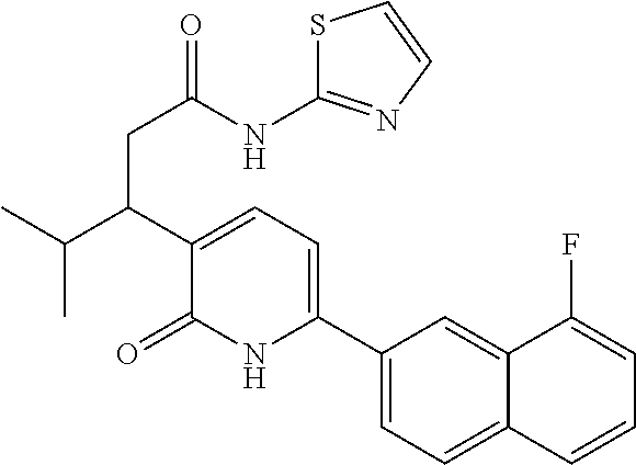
C1=C2C(=CC(C3=CC=C(C(CC(NC4=NC=CS4)=O)C(C)C)C(=O)N3)=C1)C(F)=CC=C2
